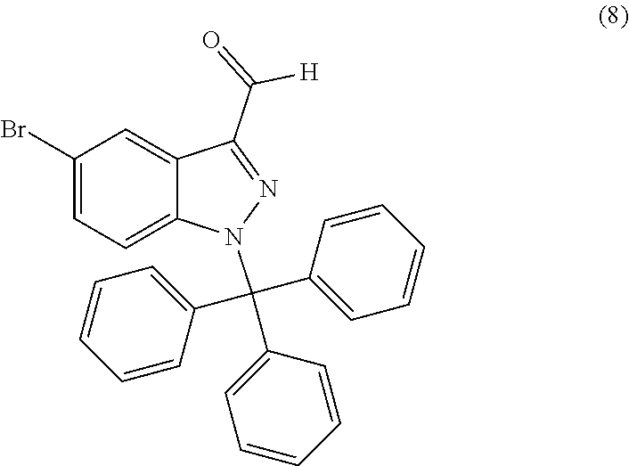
C1(Br)=CC=C2C(=C1)C(C(=O)[H])=NN2C(C1=CC=CC=C1)(C1=CC=CC=C1)C1=CC=CC=C1
